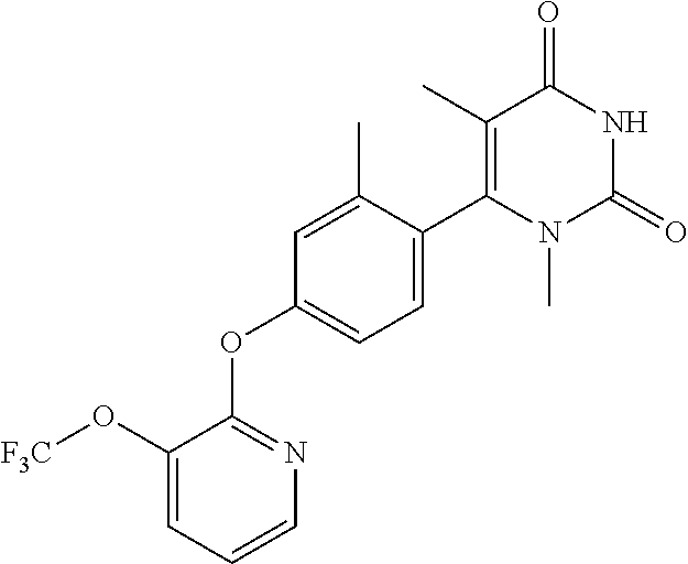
C1=CC=C(O[F3C])C(OC2=CC=C(C3=C(C)C(=O)NC(=O)N3C)C(C)=C2)=N1
